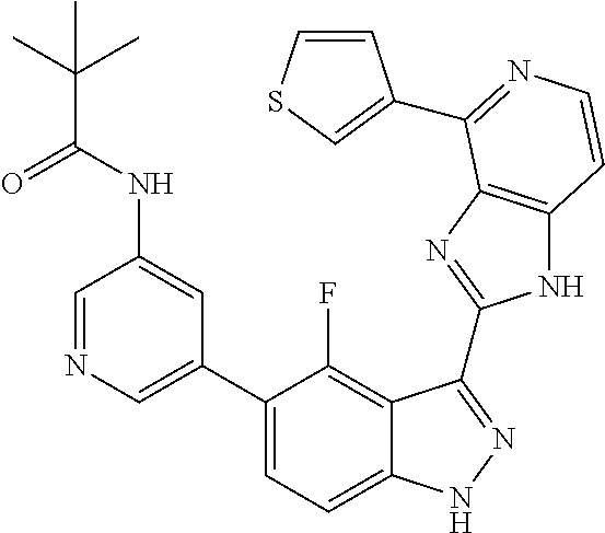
C1=C(C2=CC=C3C(=C2F)C(C2=NC4=C(N2)C=CN=C4C2=CSC=C2)=NN3)C=C(NC(C(C)(C)C)=O)C=N1
